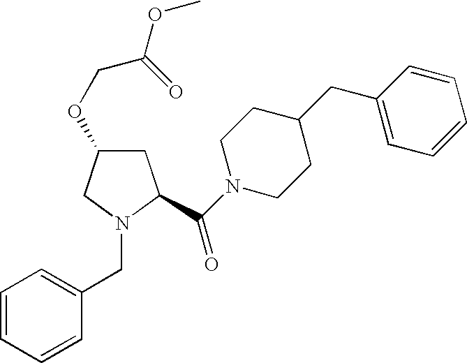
C1C(OCC(OC)=O)CN(CC2=CC=CC=C2)C1C(N1CCC(CC2=CC=CC=C2)CC1)=O
